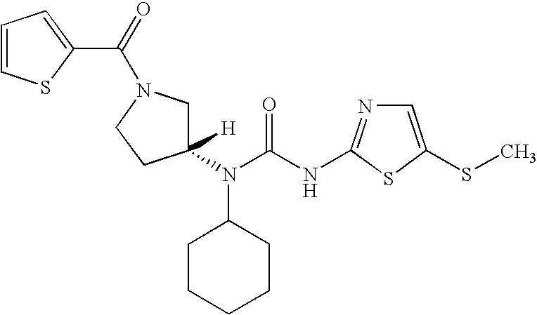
C1=C(SC)SC(NC(N(C2([H])CN(C(=O)C3=CC=CS3)CC2)C2CCCCC2)=O)=N1
